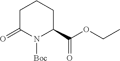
C1C(=O)N([Boc])C(C(OCC)=O)CC1
